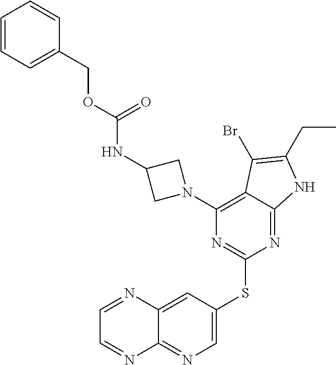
C1=CC=C(COC(NC2CN(C3=C4C(=NC(SC5=CN=C6C(=C5)N=CC=N6)=N3)NC(CC)=C4Br)C2)=O)C=C1
